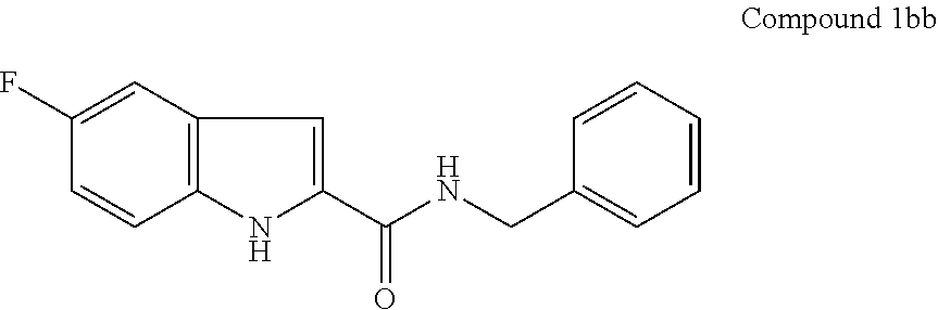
C1(F)=CC2=C(C=C1)NC(C(NCC1=CC=CC=C1)=O)=C2
